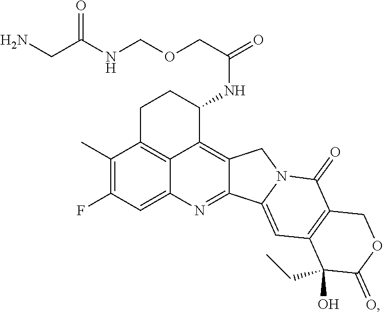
C1C2=C3C(=C4C(=NC3=CC(F)=C2C)C2=CC3=C(C(=O)N2C4)COC(=O)C3(CC)O)C(NC(COCNC(CN)=O)=O)C1
